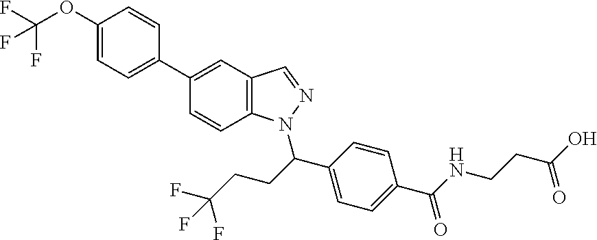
C1(OC(F)(F)F)=CC=C(C2=CC3=C(C=C2)N(C(C2=CC=C(C(NCCC(O)=O)=O)C=C2)CCC(F)(F)F)N=C3)C=C1
